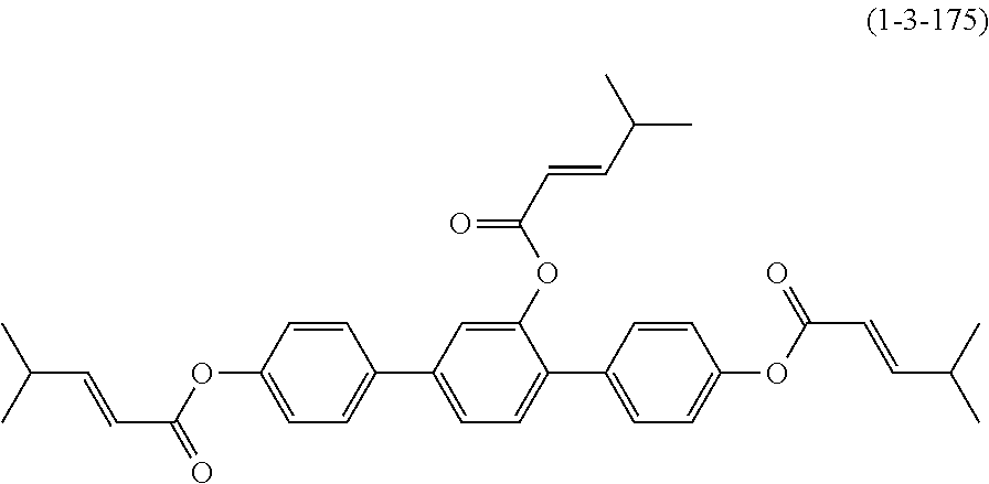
C1(OC(=O)C=CC(C)C)=CC(C2=CC=C(OC(C=CC(C)C)=O)C=C2)=CC=C1C1=CC=C(OC(C=CC(C)C)=O)C=C1
